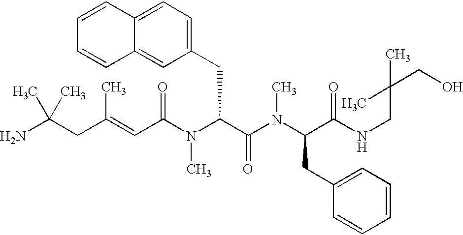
NC(CC(=CC(N(C(C(=O)N(C)C(CC1=CC=CC=C1)C(=O)NCC(CO)(C)C)CC1=CC=C2C(=C1)C=CC=C2)C)=O)C)(C)C
